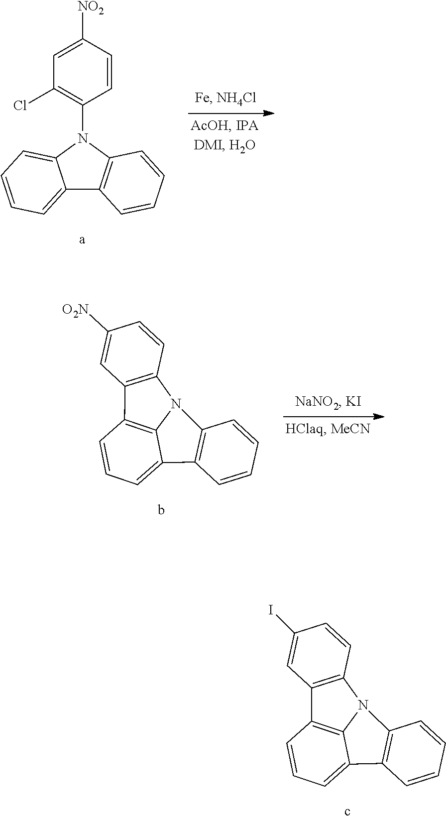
C12=CC=CC=C1N(C1=C(Cl)C=C([NO2])C=C1)C1=C2C=CC=C1.C12=C(C=CC([O2N])=C1)N1C3=C2C=CC=C3C2=C1C=CC=C2.C12=C(C=CC(I)=C1)N1C3=C2C=CC=C3C2=C1C=CC=C2
